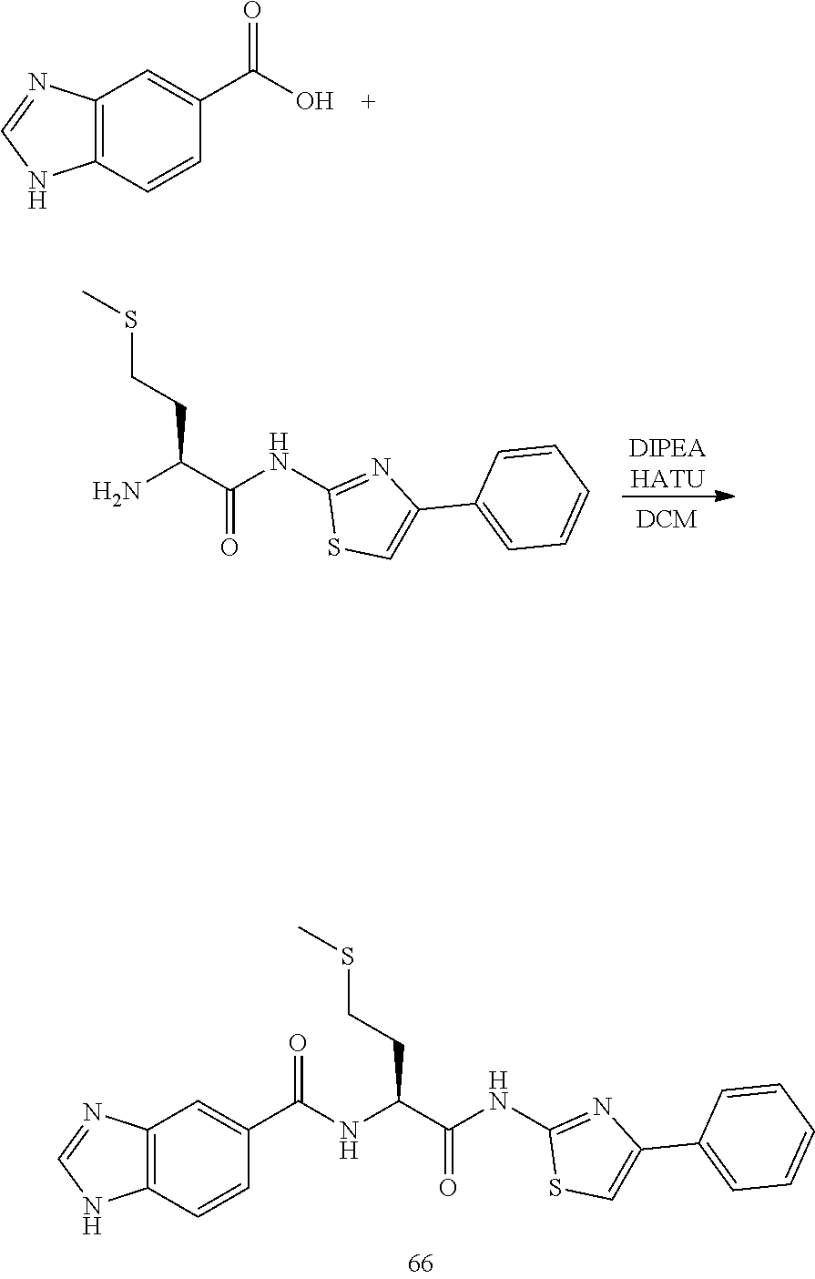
C12=C(C=CC(C(NC(C(NC3=NC(C4=CC=CC=C4)=CS3)=O)CCSC)=O)=C1)NC=N2.C12=C(C=CC(C(O)=O)=C1)NC=N2.NC(C(NC1=NC(C2=CC=CC=C2)=CS1)=O)CCSC.[DIPEAHATU]
